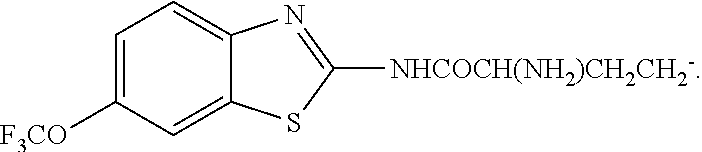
C1=C([F3CO])C=C2C(=C1)N=C([NHCOCH(NH2)CH2CH2-])S2
